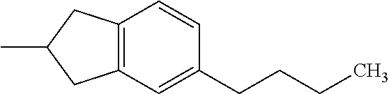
CC1CC2=C(C1)C=CC(CCCC)=C2
